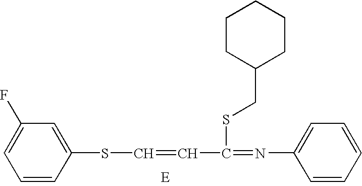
C1=CC(SC=CC(=NC2=CC=CC=C2)SCC2CCCCC2)=CC(F)=C1
